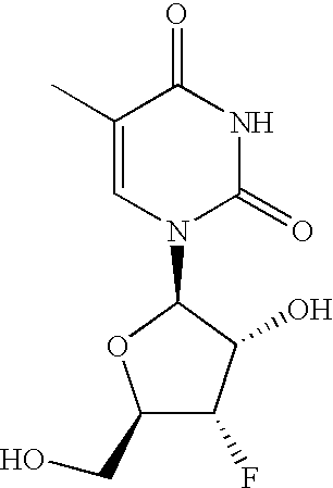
C1(CO)C(F)C(O)C(N2C(=O)NC(=O)C(C)=C2)O1
